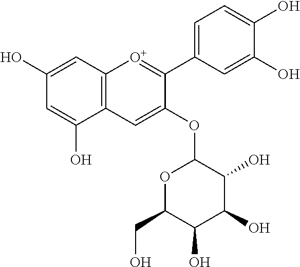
C12=C(C=C(O)C=C1O)[O+]=C(C1=CC=C(O)C(O)=C1)C(OC1OC(CO)C(O)C(O)C1O)=C2
